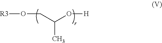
[R3]OCC(O[H])C
